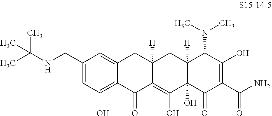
C1(CNC(C)(C)C)=CC(O)=C2C(=C1)CC1([H])C(=C(O)C3(O)C([H])(C1)C(N(C)C)C(O)=C(C(N)=O)C3=O)C2=O
